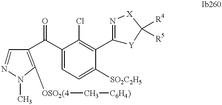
C1=NN(C)C([OSO2(4]C[C6H4)])=C1C(C1=CC=C([SO2C2H5])C(C2=N[X]C([R4])([R5])[Y]2)=C1Cl)=O
